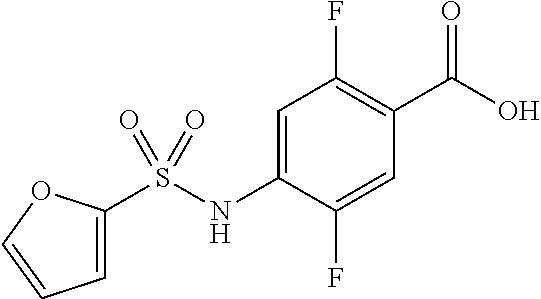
OC(=O)C1=C(F)C=C(NS(C2=CC=CO2)(=O)=O)C(F)=C1
